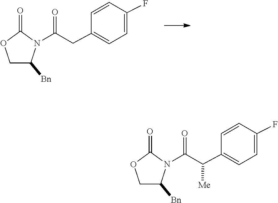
C1=CC(F)=CC=C1CC(N1C(=O)OCC1[Bn])=O.C1=CC(F)=CC=C1C(C(N1C(=O)OCC1[Bn])=O)[Me]
